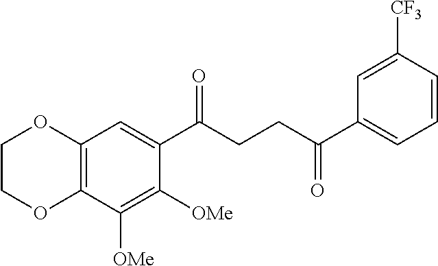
C12=C(C([OMe])=C([OMe])C(C(CCC(C3=CC=CC([CF3])=C3)=O)=O)=C1)OCCO2
